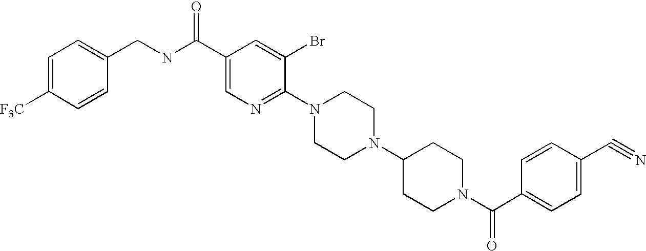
C1(C#N)=CC=C(C(N2CCC(N3CCN(C4=NC=C(C(NCC5=CC=C([F3C])C=C5)=O)C=C4Br)CC3)CC2)=O)C=C1
